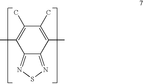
C12=NSN=C1C(C)=C(C)C(C)=C2C
